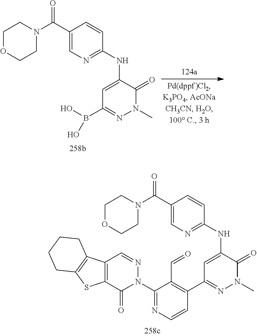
C1(NC2=CC(B(O)O)=NN(C)C2=O)=NC=C(C(N2CCOCC2)=O)C=C1.C1(NC2=CC(C3=C(C=O)C(N4N=CC5=C(C4=O)SC4=C5CCCC4)=NC=C3)=NN(C)C2=O)=NC=C(C(=O)N2CCOCC2)C=C1
